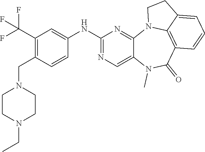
C1=CC(CN2CCN(CC)CC2)=C(C(F)(F)F)C=C1NC1=NC=C2C(=N1)N1C3=C(C(=O)N2C)C=CC=C3CC1
